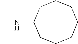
C1CCCCCCC1NC
